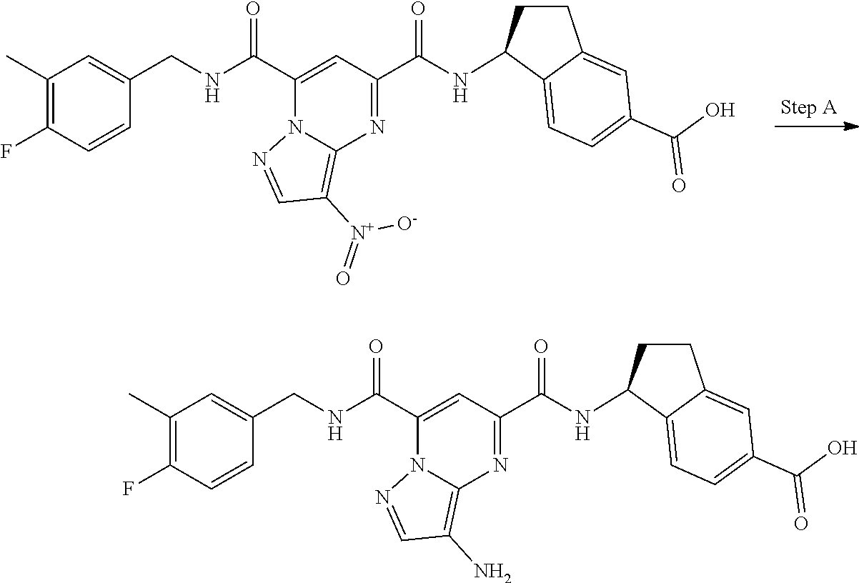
C1(C)=C(F)C=CC(CNC(C2=CC(C(NC3CCC4=CC(C(=O)O)=CC=C34)=O)=NC3=C([N+](=O)[O-])C=NN23)=O)=C1.C1(C)=C(F)C=CC(CNC(C2=CC(C(NC3CCC4=CC(C(=O)O)=CC=C34)=O)=NC3=C(N)C=NN23)=O)=C1
